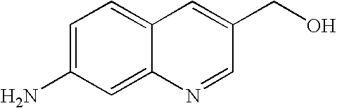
C1=C(N)C=C2C(=C1)C=C(CO)C=N2
